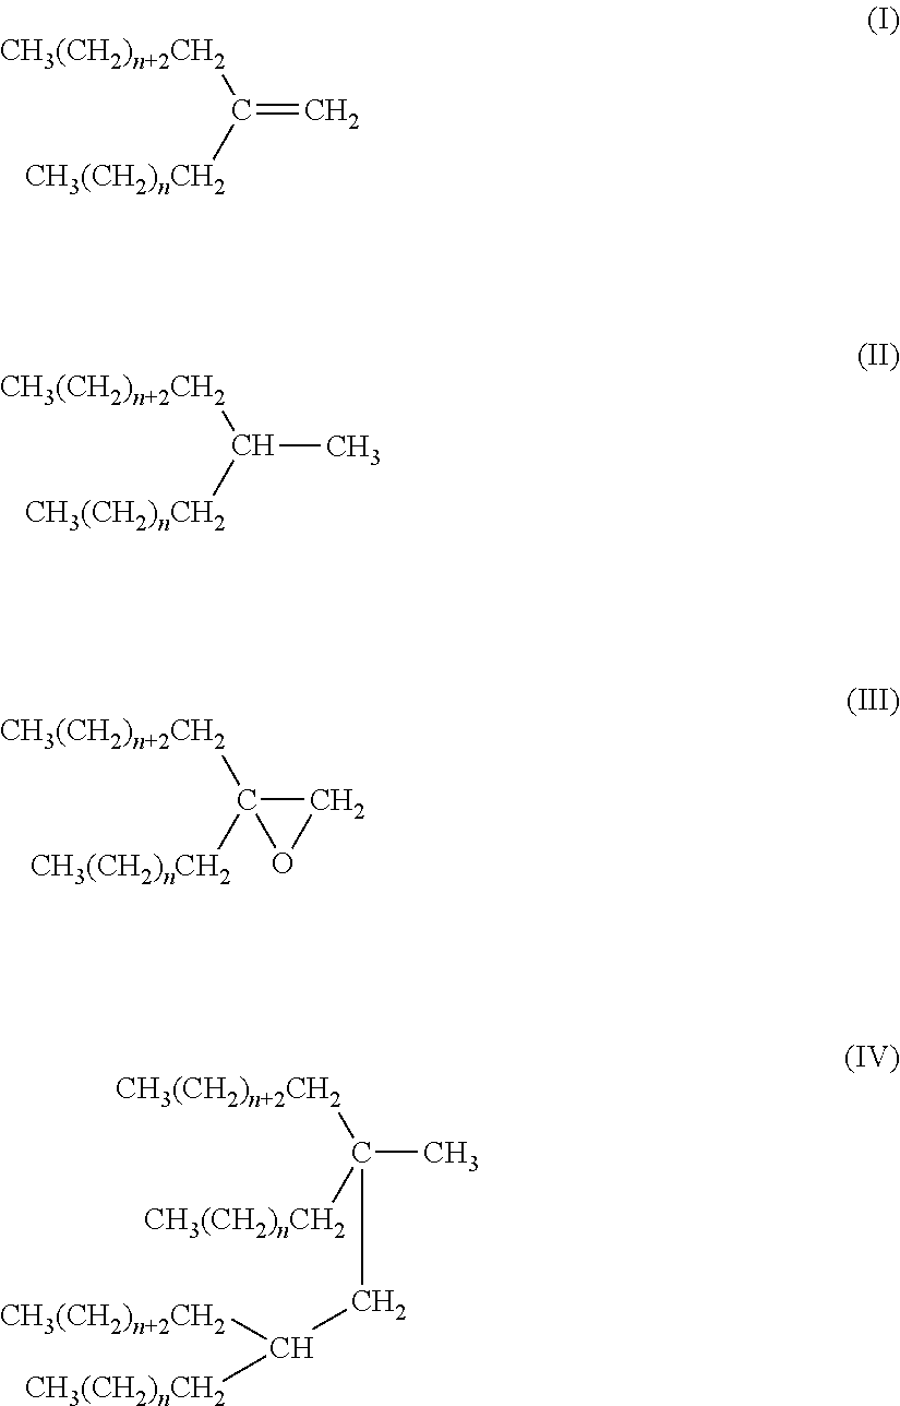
C(=C)([CH3(CH2)nCH2])[CH3(CH2)n+2CH2].C([CH3(CH2)nCH2])([CH3(CH2)n+2CH2])C.C1([CH3(CH2)nCH2])([CH3(CH2)n+2CH2])OC1.C([CH3(CH2)nCH2])([CH3(CH2)n+2CH2])(C)CC([CH3(CH2)n+2CH2])[CH3(CH2)nCH2]
